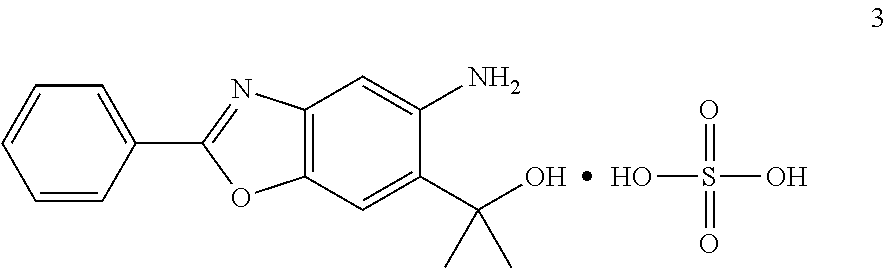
C1=CC(C2=NC3=C(O2)C=C(C(O)(C)C)C(N)=C3)=CC=C1.OS(=O)(=O)O
